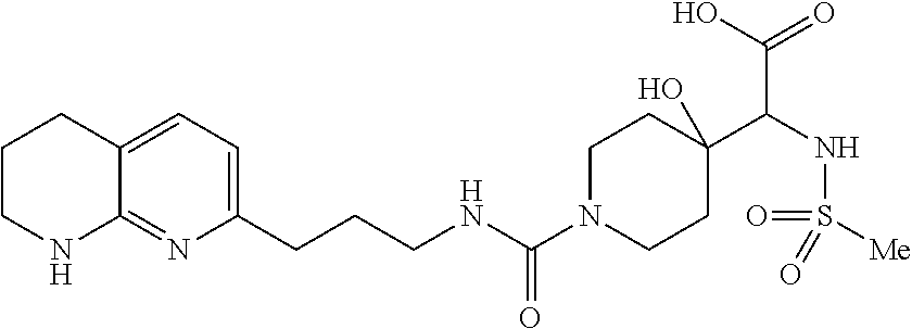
C1CNC2=NC(CCCNC(=O)N3CCC(C(C(O)=O)NS(=O)(=O)[Me])(O)CC3)=CC=C2C1
